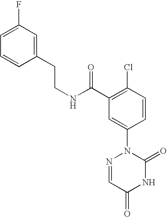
C(CNC(C1=C(Cl)C=CC(N2N=CC(=O)NC2=O)=C1)=O)C1=CC(F)=CC=C1
